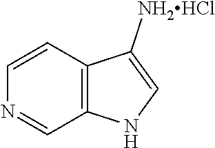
C12=C(NC=C1[NH2HCl])C=NC=C2
